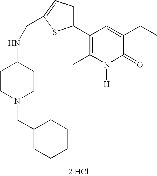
[2 HCl].C1(C2=CC=C(CNC3CCN(CC4CCCCC4)CC3)S2)=C(C)N([H])C(=O)C(CC)=C1
